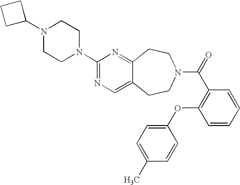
C1C(N2CCN(C3=NC=C4C(=N3)CCN(C(=O)C3=C(OC5=CC=C(C)C=C5)C=CC=C3)CC4)CC2)CC1
